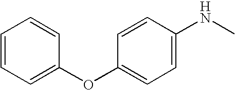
C1=CC=C(OC2=CC=C(NC)C=C2)C=C1
